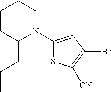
C1(N2CCCCC2CCC)=CC(Br)=C([CN])S1
